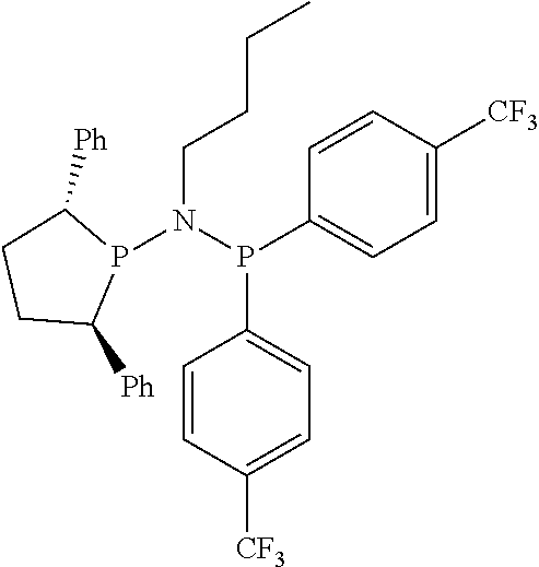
P1(N(P(C2=CC=C([CF3])C=C2)C2=CC=C([CF3])C=C2)CCCC)C([Ph])CCC1[Ph]
